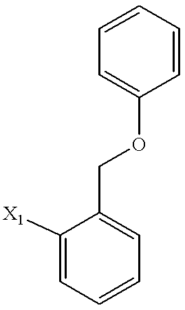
C1([X1])=CC=CC=C1COC1=CC=CC=C1
